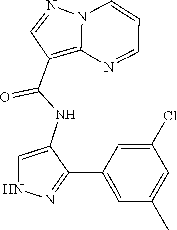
N12C(=C(C(NC3=CNN=C3C3=CC(C)=CC(Cl)=C3)=O)C=N1)N=CC=C2
